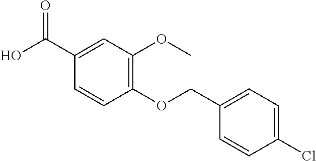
C1(C(O)=O)=CC(OC)=C(OCC2=CC=C(Cl)C=C2)C=C1
